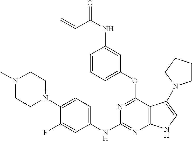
O=C(NC1=CC(OC2=NC(NC3=CC=C(N4CCN(C)CC4)C(F)=C3)=NC3=C2C(N2CCCC2)=CN3)=CC=C1)C=C
